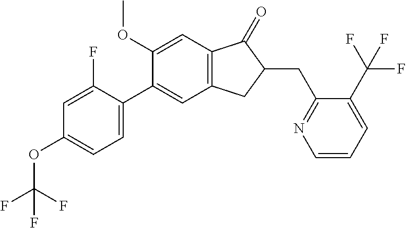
C1(OC)=CC2=C(C=C1C1=CC=C(OC(F)(F)F)C=C1F)CC(CC1=NC=CC=C1C(F)(F)F)C2=O
